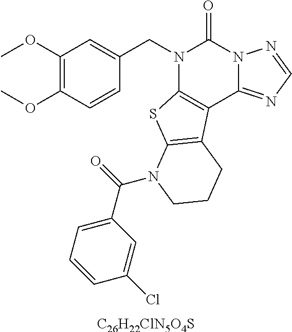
C1(OC)=C(OC)C=CC(CN2C3=C(C4=NC=NN4C2=O)C2=C(S3)N(C(=O)C3=CC=CC(Cl)=C3)CCC2)=C1.[C26H22ClN5O4S]
